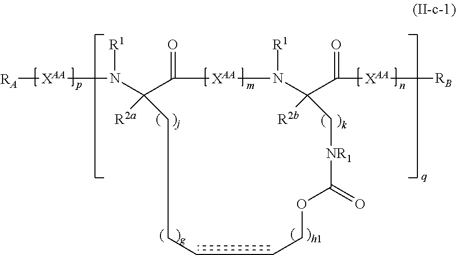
N(C1([R2a])C(=O)[XAA]N([R1])C(C(=O)[XAA][RB])([R2b])C[NR1]C(=O)OCCCCC1)([R1])[XAA][RA]
